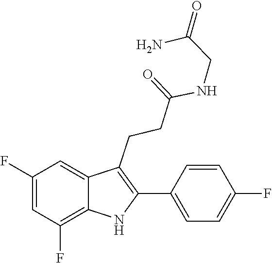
C1=CC(F)=CC=C1C1=C(CCC(=O)NCC(=O)N)C2=CC(F)=CC(F)=C2N1
